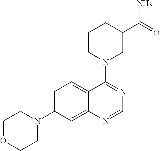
C1OCCN(C2=CC=C3C(=C2)N=CN=C3N2CC(C(=O)N)CCC2)C1
